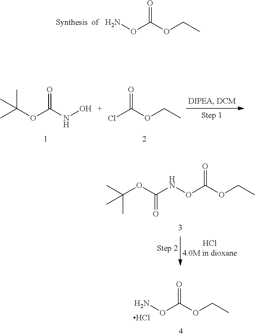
O=C(OCC)ON.O=C(NO)OC(C)(C)C.O=C(OCC)Cl.C(C)(C)(OC(NOC(OCC)=O)=O)C.NOC(OCC)=O.Cl
